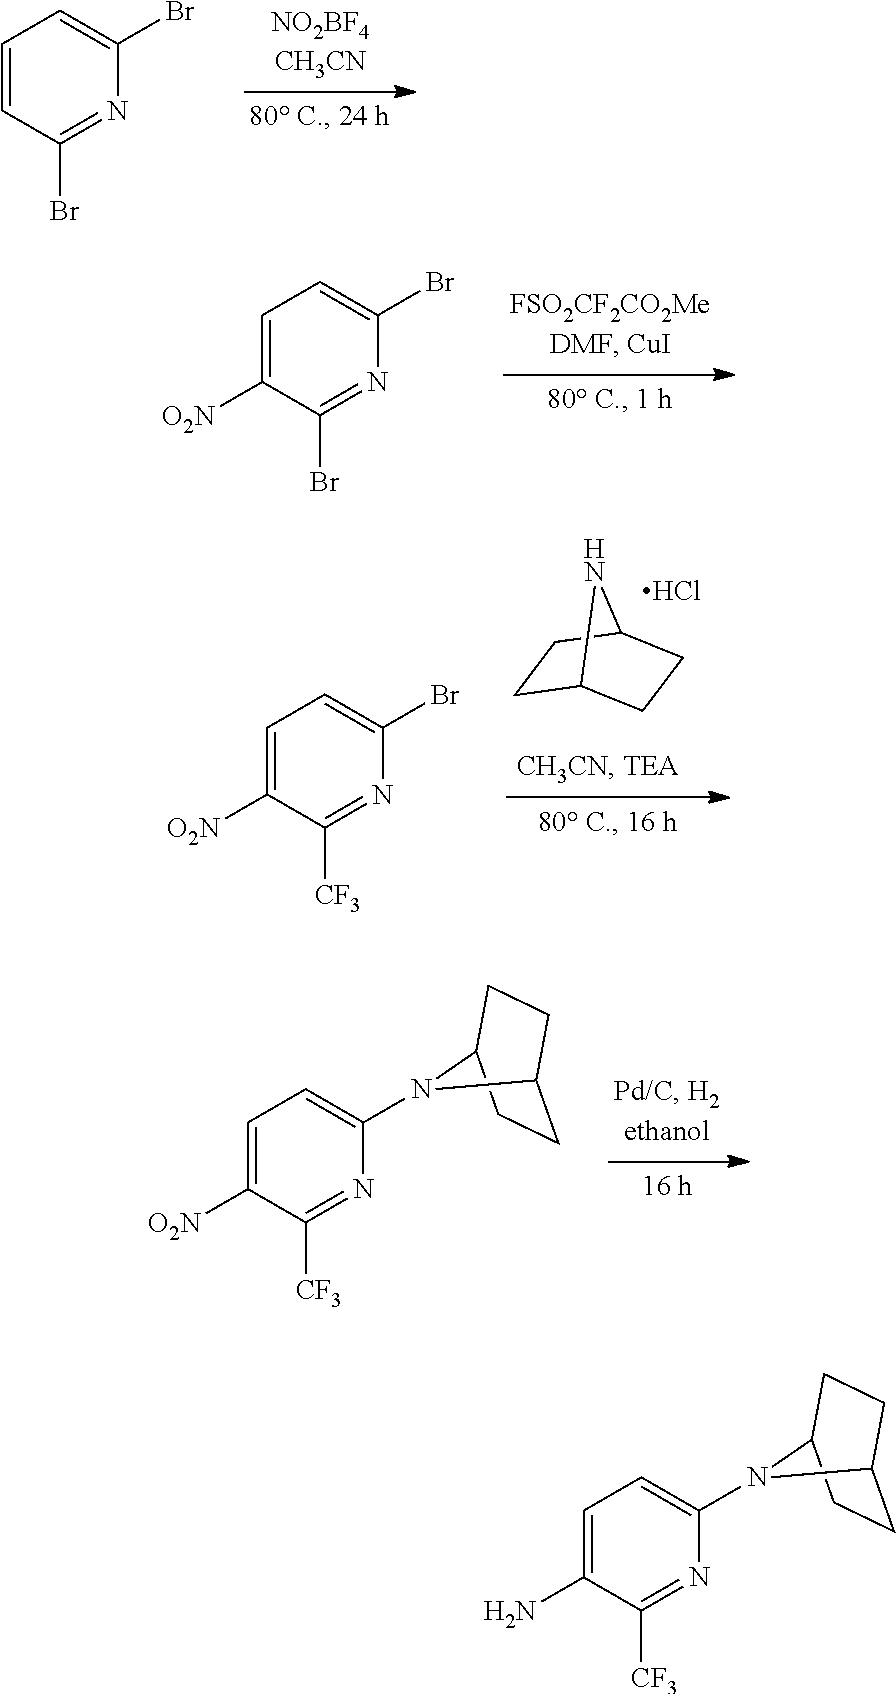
C1=CC(Br)=NC(Br)=C1.C1=C([O2N])C(Br)=NC(Br)=C1.C1C2CCC(C1)N2.Cl.C1=C([O2N])C([CF3])=NC(Br)=C1.C1=C([O2N])C([CF3])=NC(N2C3CCC2CC3)=C1.C1=C(N)C([CF3])=NC(N2C3CCC2CC3)=C1
